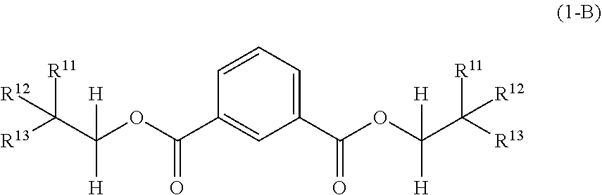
[R11]C([R12])([R13])C([H])([H])OC(=O)C1=CC(C(OC([H])([H])C([R11])([R12])[R13])=O)=CC=C1
